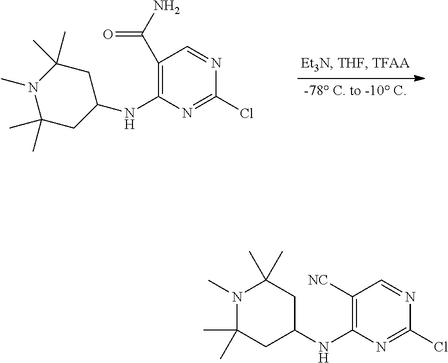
C1(C(N)=O)=C(NC2CC(C)(C)N(C)C(C)(C)C2)N=C(Cl)N=C1.C1([NC])=C(NC2CC(C)(C)N(C)C(C)(C)C2)N=C(Cl)N=C1
